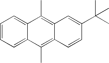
C12=CC=CC=C1C(C)=C1C(=C2C)C=C(C(C)(C)C)C=C1
